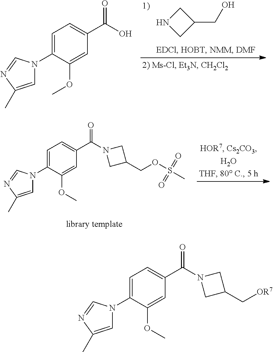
C1=C(N2C=C(C)N=C2)C(OC)=CC(C(N2CC(C[OR7])C2)=O)=C1.C1(CO)CNC1.C1=C(N2C=C(C)N=C2)C(OC)=CC(C(O)=O)=C1.C1=C(N2C=C(C)N=C2)C(OC)=CC(C(N2CC(COS(C)(=O)=O)C2)=O)=C1
